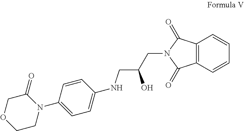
C12=C(C=CC=C1)C(=O)N(CC(CNC1=CC=C(N3C(=O)COCC3)C=C1)O)C2=O
